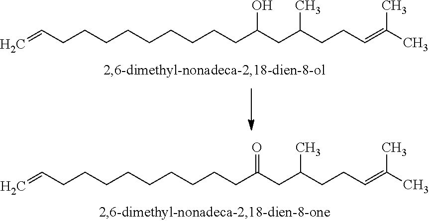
C=CCCCCCCCCCC(CC(CCC=C(C)C)C)=O.C=CCCCCCCCCCC(CC(CCC=C(C)C)C)O
